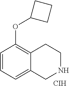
[CIH].C1=CC=C2C(=C1OC1CCC1)CCNC2
